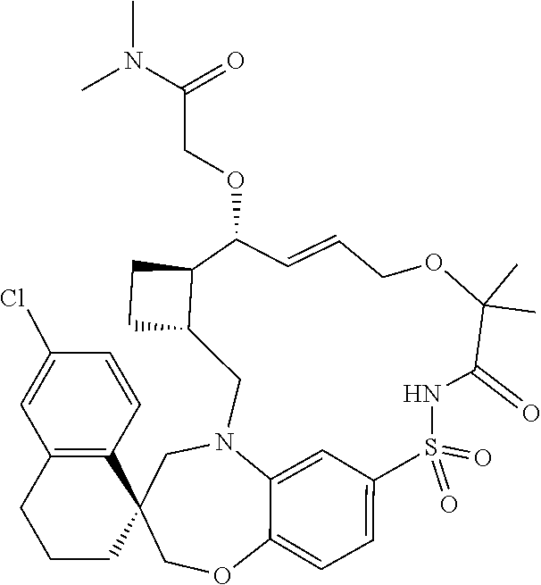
C1N2C3=CC(=CC=C3OCC13CCCC1=C3C=CC(Cl)=C1)S(=O)(=O)NC(=O)C(C)(C)OCC=CC(OCC(N(C)C)=O)C1C(C2)CC1
